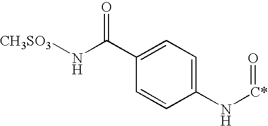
[CH3SO3]NC(C1=CC=C(N[C*]=O)C=C1)=O
